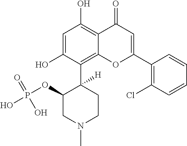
C1=C(O)C(C2([H])C(OP(O)(O)=O)CN(C)CC2)=C2C(=C1O)C(=O)C=C(C1=C(Cl)C=CC=C1)O2
